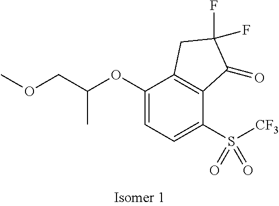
C1(OC(COC)C)=CC=C(S([CF3])(=O)=O)C2=C1CC(F)(F)C2=O
